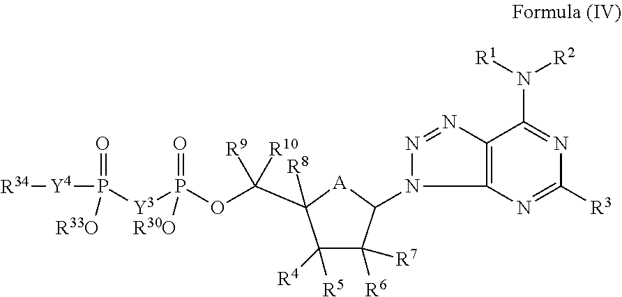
C1([R3])=NC2=C(N=NN2C2C([R6])([R7])C([R5])([R4])C([R8])(C(OP([Y3]P([Y4][R34])(=O)[R33O])(=O)[R30O])([R9])[R10])[A]2)C(N([R1])[R2])=N1
